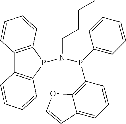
C12=C(P(N(P(C3=CC=CC=C3)C3=C4C(=CC=C3)C=CO4)CCCC)C3=C1C=CC=C3)C=CC=C2
